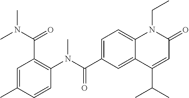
C1(N(C(C2=CC=C3C(=C2)C(C(C)C)=CC(=O)N3CC)=O)C)=C(C(N(C)C)=O)C=C(C)C=C1
